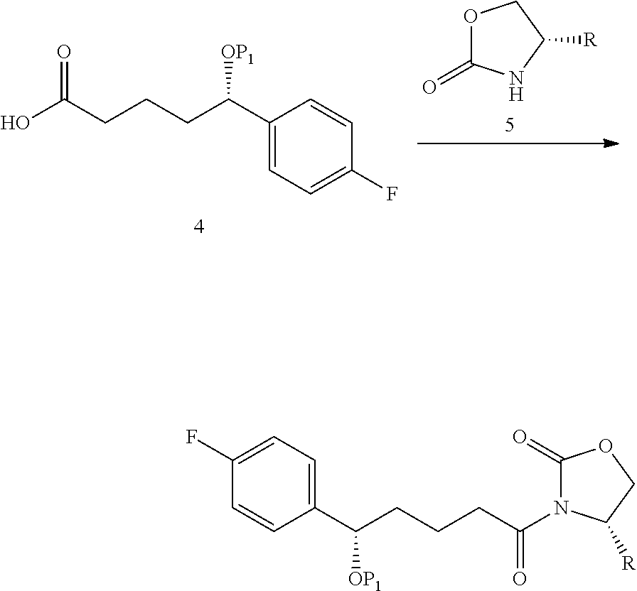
O1C(=O)NC([R])C1.C1(C(CCCC(O)=O)[OP1])=CC=C(F)C=C1.C1=C(F)C=CC(C(CCCC(N2C(=O)OCC2[R])=O)[OP1])=C1
